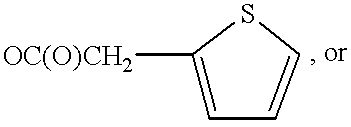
C1([OC(O)CH2])=CC=CS1
